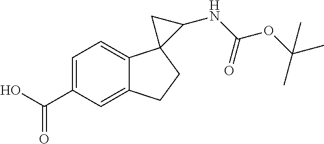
C1(C(O)=O)=CC=C2C(=C1)CCC21C(NC(OC(C)(C)C)=O)C1
